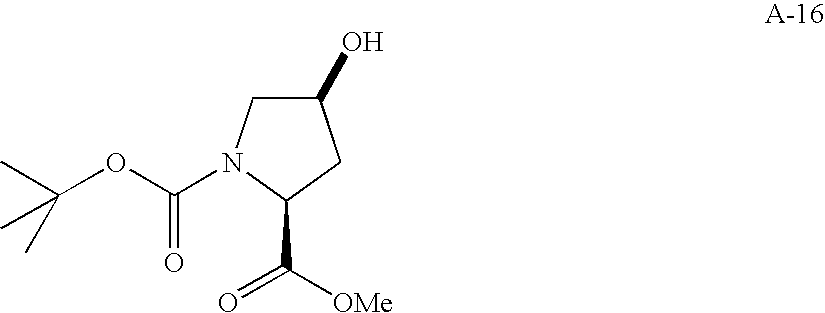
C1(O)CN(C(OC(C)(C)C)=O)C(C([OMe])=O)C1
